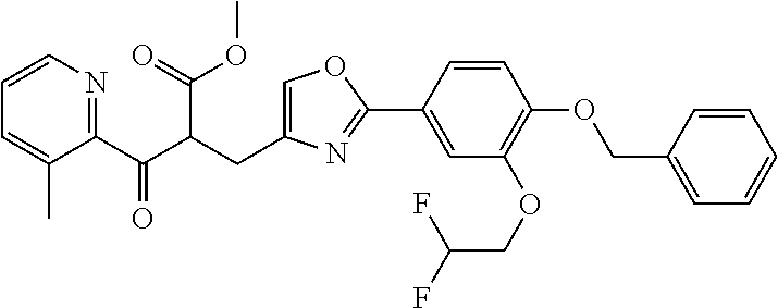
C1=C(CC(C(C2=NC=CC=C2C)=O)C(=O)OC)N=C(C2=CC(OCC(F)F)=C(OCC3=CC=CC=C3)C=C2)O1
